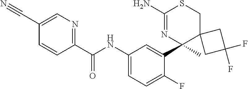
C1(C(NC2=CC=C(F)C(C3(C)C4(CSC(N)=N3)CC(F)(F)C4)=C2)=O)=NC=C(C#N)C=C1
